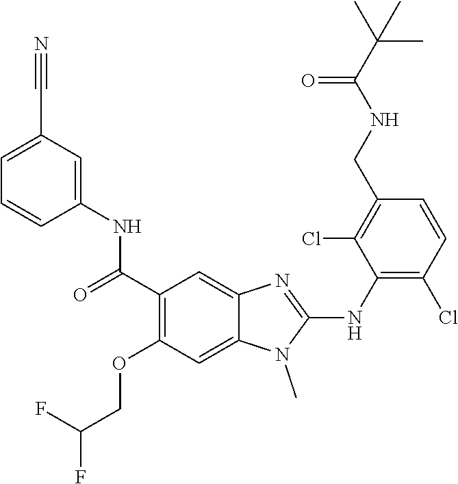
C1(C(=O)NC2=CC(C#N)=CC=C2)=C(OCC(F)F)C=C2C(=C1)N=C(NC1=C(Cl)C=CC(CNC(C(C)(C)C)=O)=C1Cl)N2C
